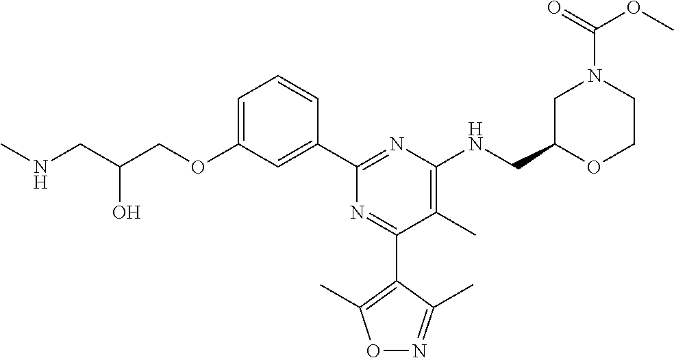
C1=C(OCC(CNC)O)C=C(C2=NC(NCC3OCCN(C(OC)=O)C3)=C(C)C(C3=C(C)ON=C3C)=N2)C=C1
